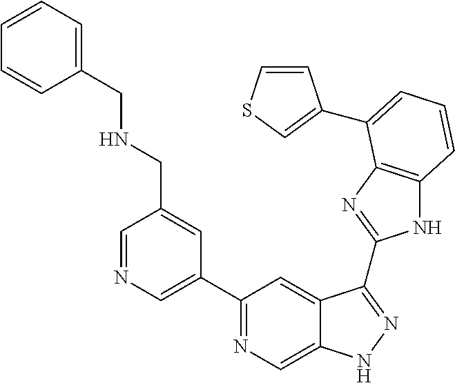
C1=NC=C(C2=NC=C3C(=C2)C(C2=NC4=C(N2)C=CC=C4C2=CSC=C2)=NN3)C=C1CNCC1=CC=CC=C1
